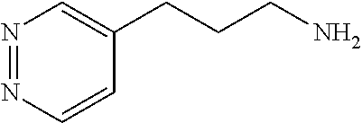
N1=NC=CC(CCCN)=C1
